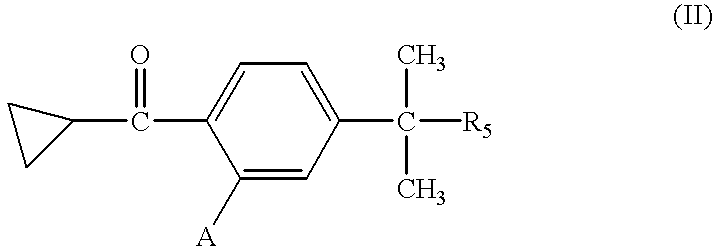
C1(C(C2=CC=C(C([R5])(C)C)C=C2[A])=O)CC1
